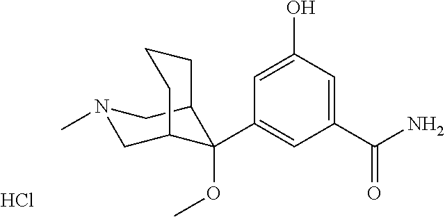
C1(C(N)=O)=CC(O)=CC(C2(OC)C3CN(C)CC2CCC3)=C1.Cl
